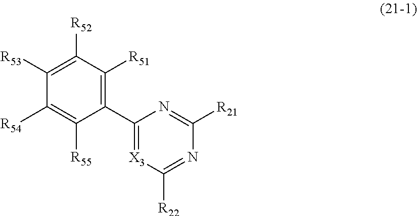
C1([R53])=C([R52])C([R51])=C(C2=[X3]C([R22])=NC([R21])=N2)C([R55])=C1[R54]
